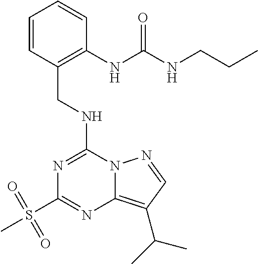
C1=CC(CNC2=NC(S(C)(=O)=O)=NC3=C(C(C)C)C=NN23)=C(NC(NCCC)=O)C=C1
